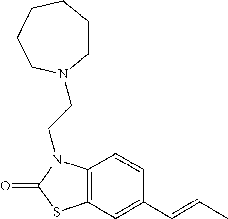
C1=CC2=C(C=C1C=CC)SC(=O)N2CCN1CCCCCC1
